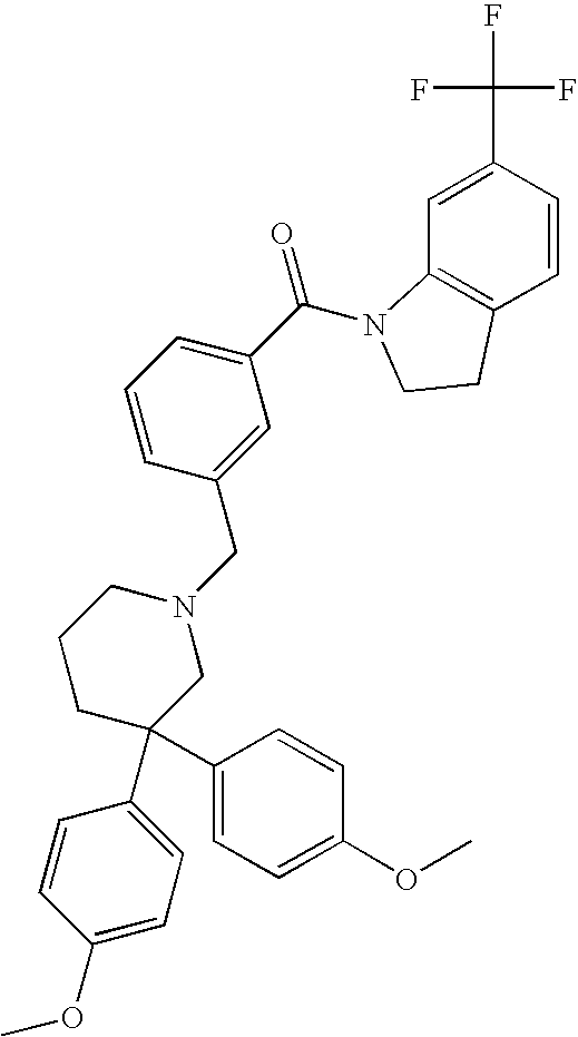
C1(C(=O)N2C3=C(C=CC(C(F)(F)F)=C3)CC2)=CC=CC(CN2CCCC(C3=CC=C(OC)C=C3)(C3=CC=C(OC)C=C3)C2)=C1
